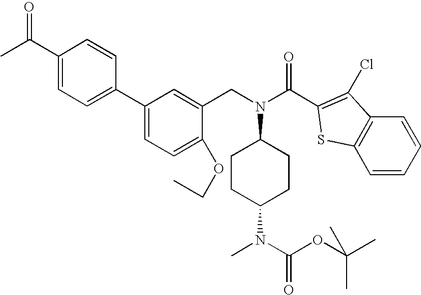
C1(C(C)=O)=CC=C(C2=CC=C(OCC)C(CN(C3CCC(N(C)C(OC(C)(C)C)=O)CC3)C(C3=C(Cl)C4=C(S3)C=CC=C4)=O)=C2)C=C1
